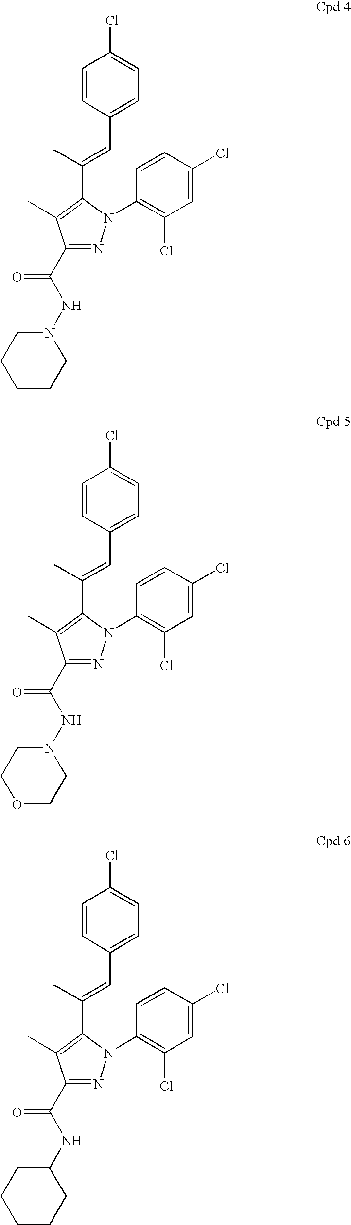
C1=CC(C=C(C2=C(C)C(C(NN3CCCCC3)=O)=NN2C2=C(Cl)C=C(Cl)C=C2)C)=CC=C1Cl.C1=CC(C=C(C2=C(C)C(C(NN3CCOCC3)=O)=NN2C2=C(Cl)C=C(Cl)C=C2)C)=CC=C1Cl.C1=CC(C=C(C2=C(C)C(C(NC3CCCCC3)=O)=NN2C2=C(Cl)C=C(Cl)C=C2)C)=CC=C1Cl
